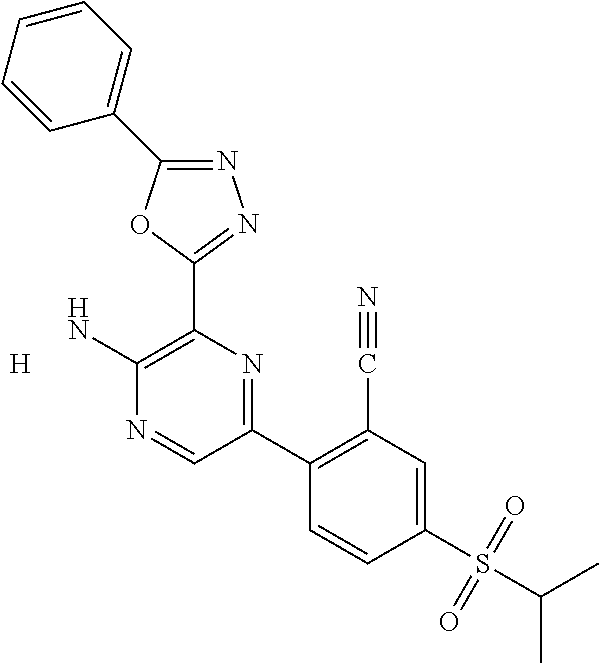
N1=C(C2=CC=CC=C2)OC(C2=C(N)N=CC(C3=C(C#N)C=C(S(C(C)C)(=O)=O)C=C3)=N2)=N1.[H]
